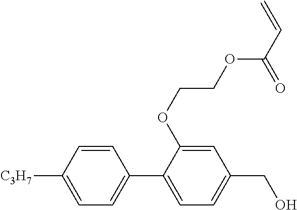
C1=CC([C3H7])=CC=C1C1=CC=C(CO)C=C1OCCOC(C=C)=O
